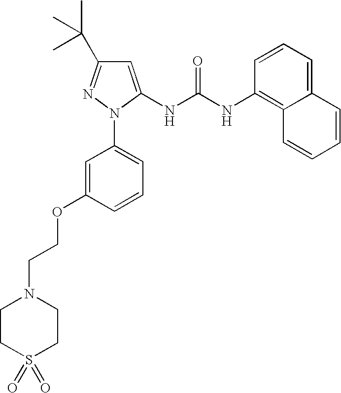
N(C1=C2C(=CC=C1)C=CC=C2)C(NC1=CC(C(C)(C)C)=NN1C1=CC=CC(OCCN2CCS(=O)(=O)CC2)=C1)=O
